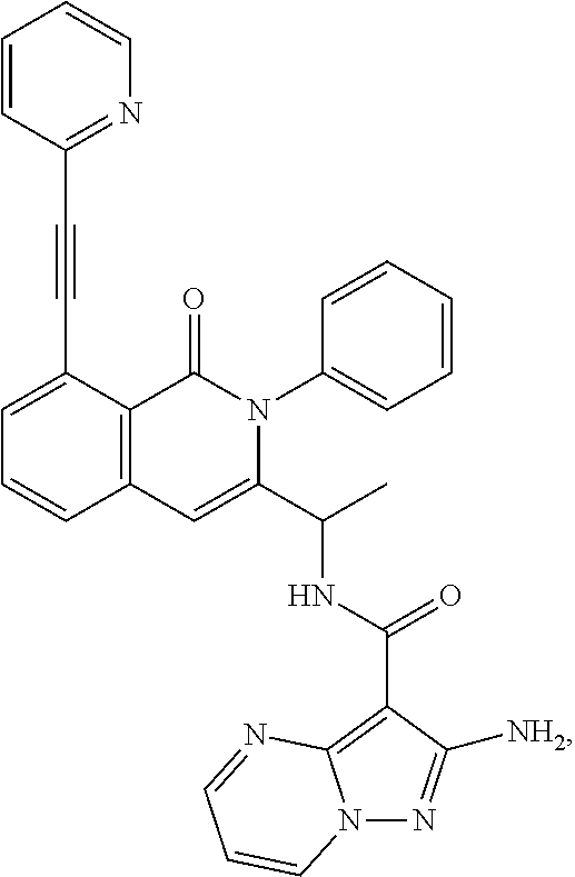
C1=C(C#CC2=NC=CC=C2)C2=C(C=C1)C=C(C(C)NC(=O)C1=C3N(N=C1[NH2])C=CC=N3)N(C1=CC=CC=C1)C2=O
